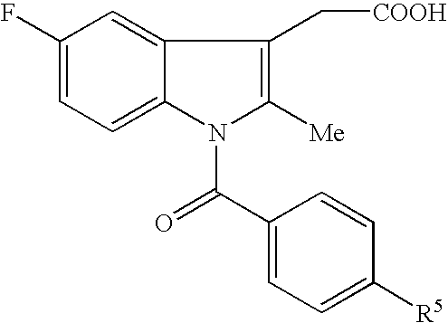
C1(F)=CC=C2C(=C1)C(C[COOH])=C([Me])N2C(C1=CC=C([R5])C=C1)=O
